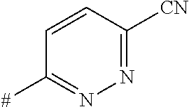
C1=CC([CN])=NN=C1[#]
